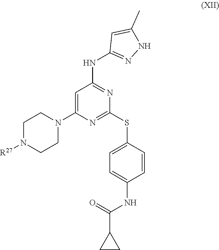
C1(NC2=NC(SC3=CC=C(NC(C4CC4)=O)C=C3)=NC(N3CCN([R27])CC3)=C2)=NNC(C)=C1
